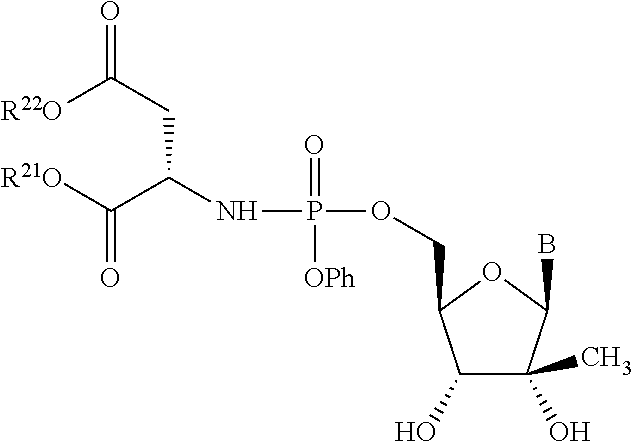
[R22O]C(CC(C([R21O])=O)NP(=O)([OPh])OCC1C(O)C(O)(C)C(B)O1)=O
